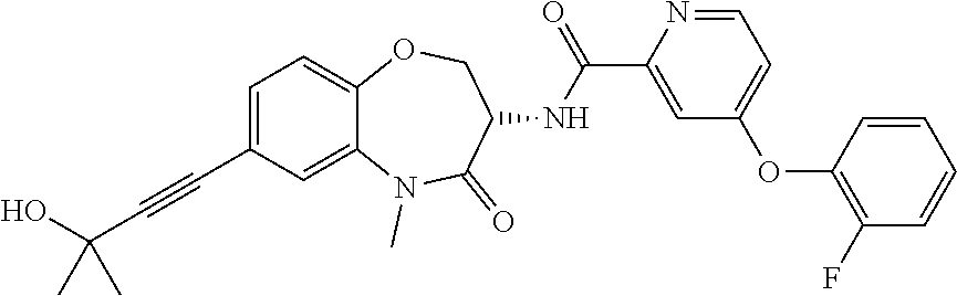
C1=C(C#CC(C)(O)C)C=C2C(=C1)OCC(NC(C1=CC(OC3=C(F)C=CC=C3)=CC=N1)=O)C(=O)N2C
